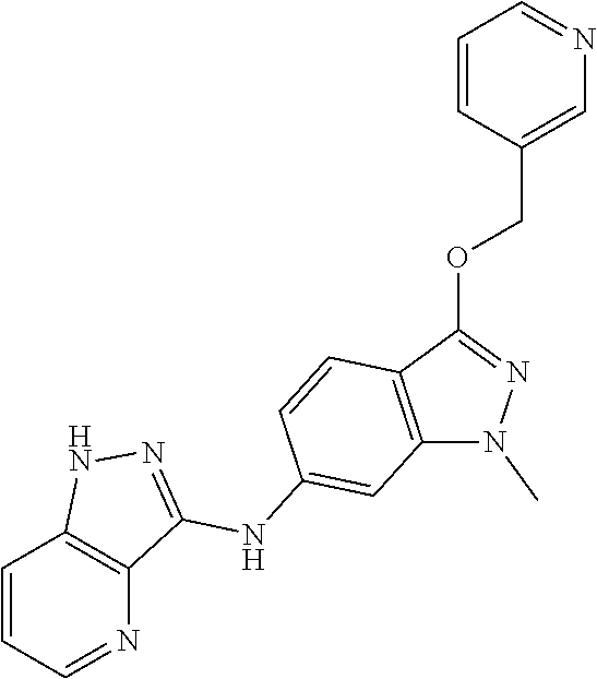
C1=CC=NC2=C1NN=C2NC1=CC2=C(C(OCC3=CN=CC=C3)=NN2C)C=C1
